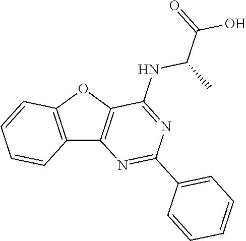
C12=C(OC3=C1N=C(C1=CC=CC=C1)N=C3NC(C(=O)O)C)C=CC=C2
